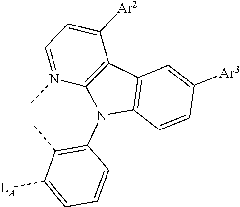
C1(N2C3=C(C4=C2N(C)=CC=C4[Ar2])C=C([Ar3])C=C3)=C(C)C([LA])=CC=C1
